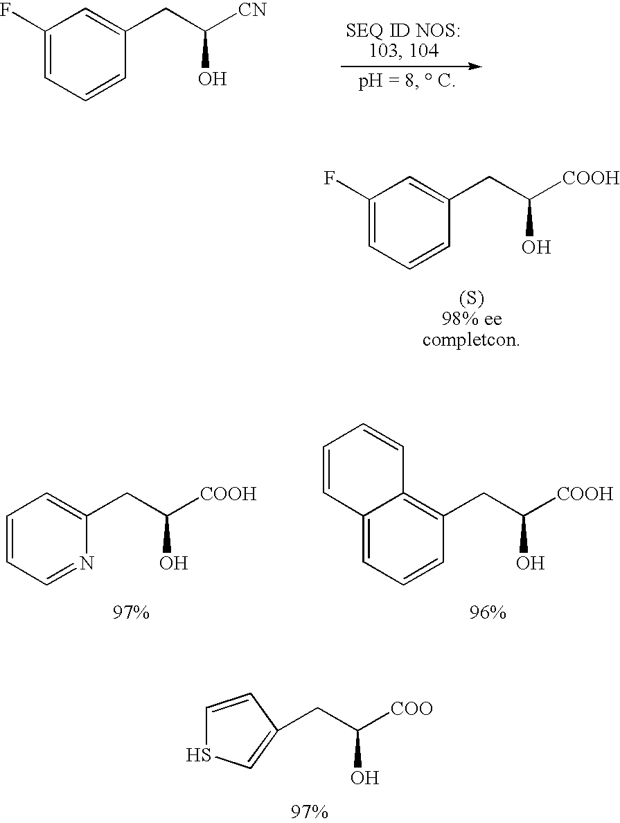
C1(F)=CC=CC(CC([COOH])O)=C1.C1(F)=CC=CC(CC([CN])O)=C1.C1=CC=NC(CC([COOH])O)=C1.C12=CC=CC(CC([COOH])O)=C1C=CC=C2.C1=CC(CC([COO])O)=CS1
